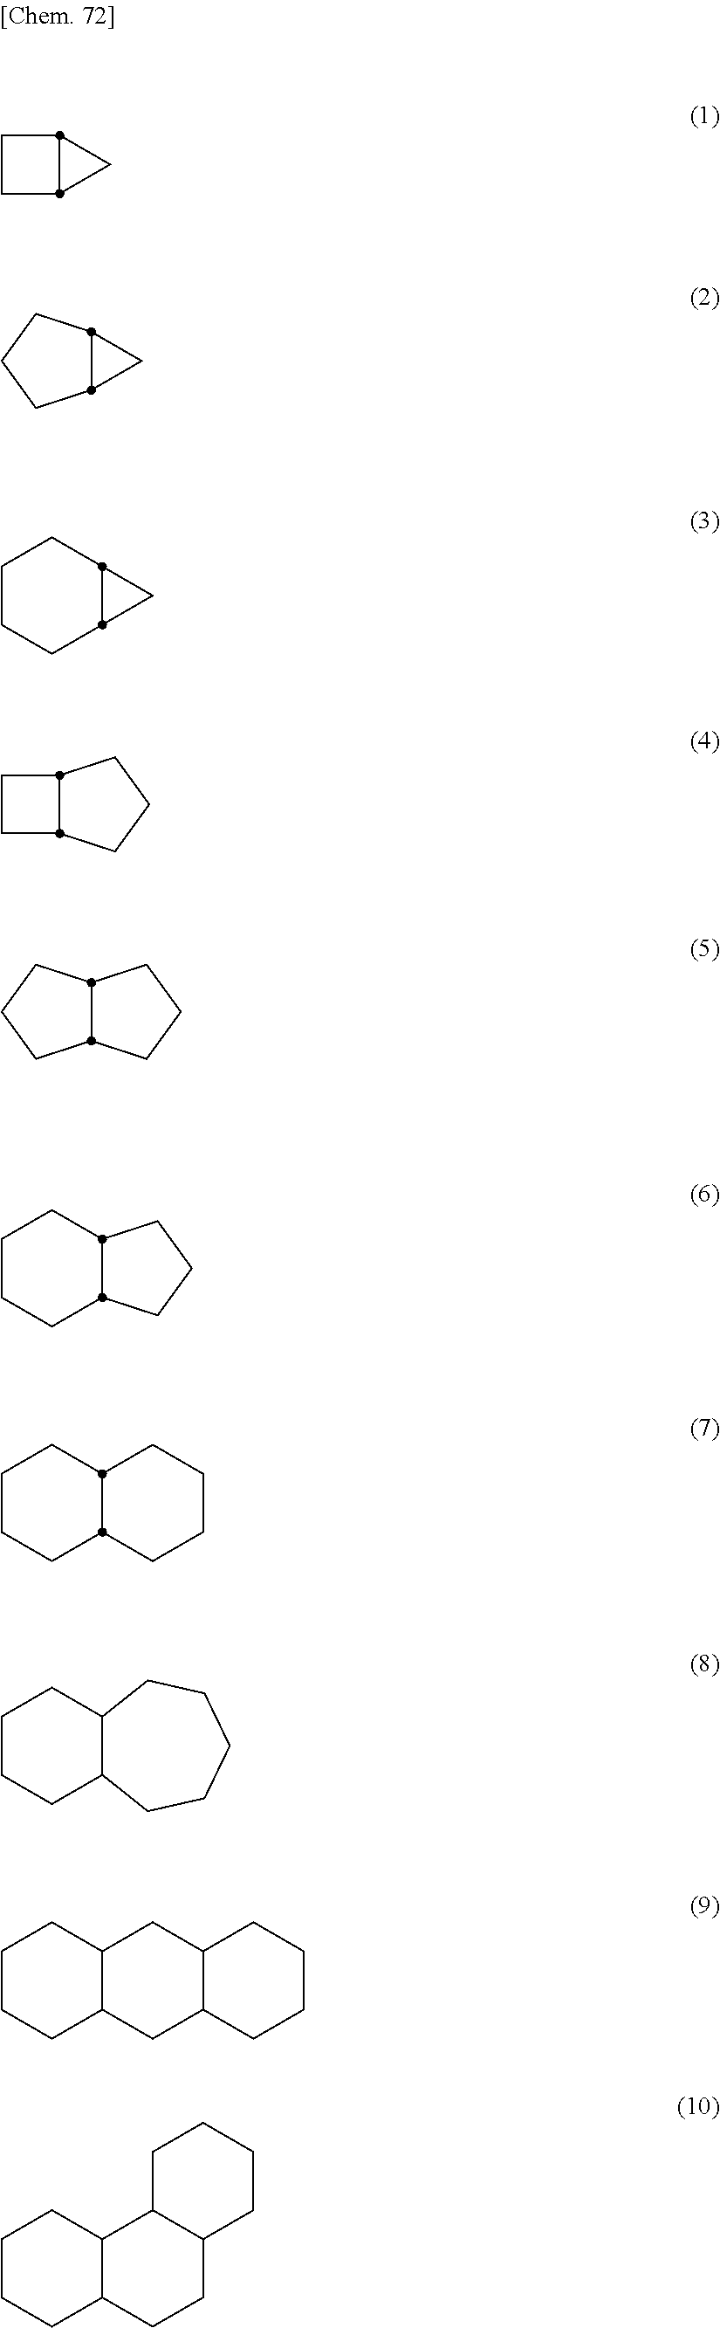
C1CC2CC12.C1C2CCCC12.C1CCC2CC2C1.C1CC2CCCC12.C1CCC2C1CCC2.C1CCC2C1CCCC2.C12C(CCCC1)CCCC2.C1CCC2C(C1)CCCCC2.C1CCC2C(C1)CC1C(C2)CCCC1.C1CCC2C(C1)C1C(CC2)CCCC1
